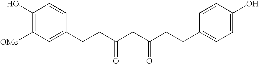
C1(O)=C([OMe])C=C(CCC(CC(CCC2=CC=C(O)C=C2)=O)=O)C=C1
